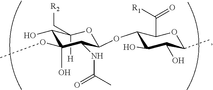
[R1]C(=O)C1C(OC2OC(C[R2])([H])C(O)C(OC)(O)C2NC(C)=O)C(O)C(O)C(C)O1
